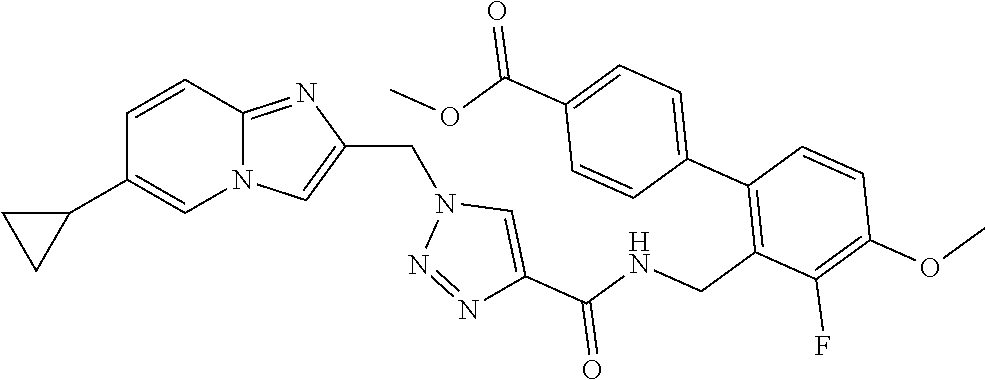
N12C(=NC(CN3N=NC(C(NCC4=C(C5=CC=C(C(OC)=O)C=C5)C=CC(OC)=C4F)=O)=C3)=C1)C=CC(C1CC1)=C2
